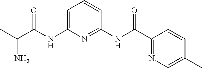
C1=C(NC(C(C)N)=O)N=C(NC(=O)C2=NC=C(C)C=C2)C=C1
